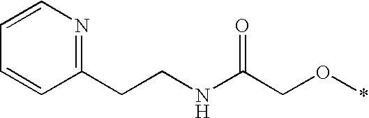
C1=CN=C(CCNC(CO*)=O)C=C1
